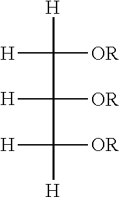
[H]C([OR])([H])C([OR])([H])C([OR])([H])[H]
